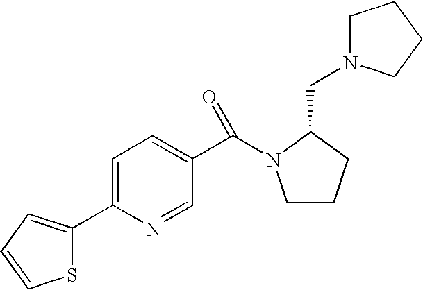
C1CCC(CN2CCCC2)N1C(C1=CC=C(C2=CC=CS2)N=C1)=O
